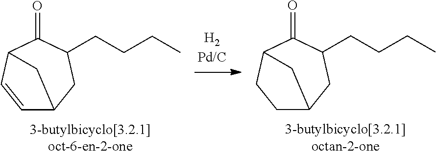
C1=CC2C(=O)C(CCCC)CC1C2.C1C2CC(CCCC)C(=O)C(C1)C2
